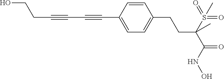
C1=C(C#CC#CCCO)C=CC(CCC(C(=O)NO)(S(=O)(=O)C)C)=C1
